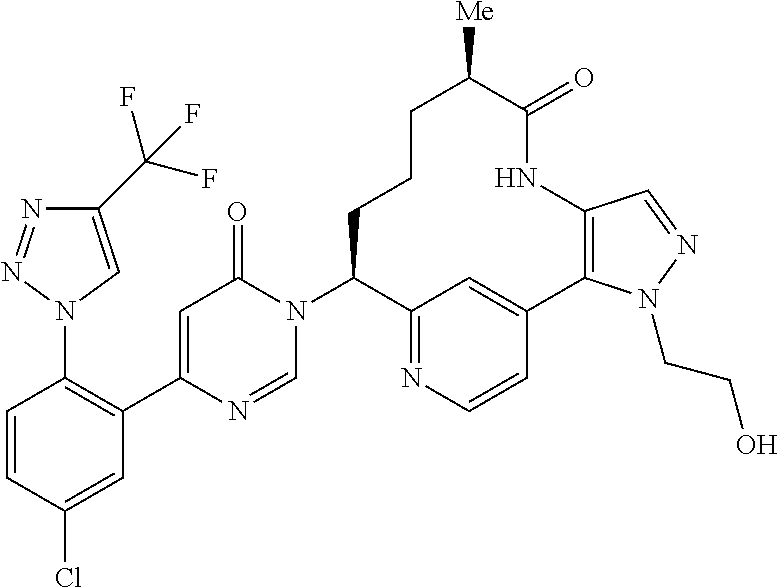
C1(C(F)(F)F)=CN(C2=C(C3=CC(=O)N(C4C5=NC=CC(=C5)C5=C(C=NN5CCO)NC(=O)C([Me])CCC4)C=N3)C=C(Cl)C=C2)N=N1
